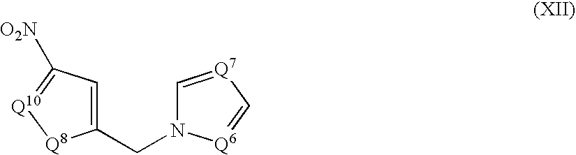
C(N1C=[Q7]C=[Q6]1)C1=CC([O2N])=[Q10][Q8]1
